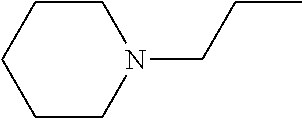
C1CN(CCC)CCC1
